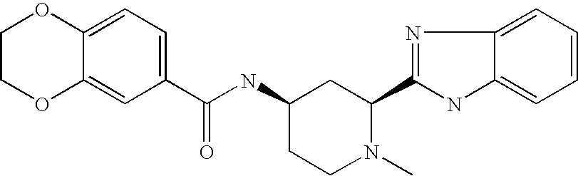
C1COC2=CC(C(NC3CCN(C)C(C4=NC5=CC=CC=C5N4)C3)=O)=CC=C2O1
